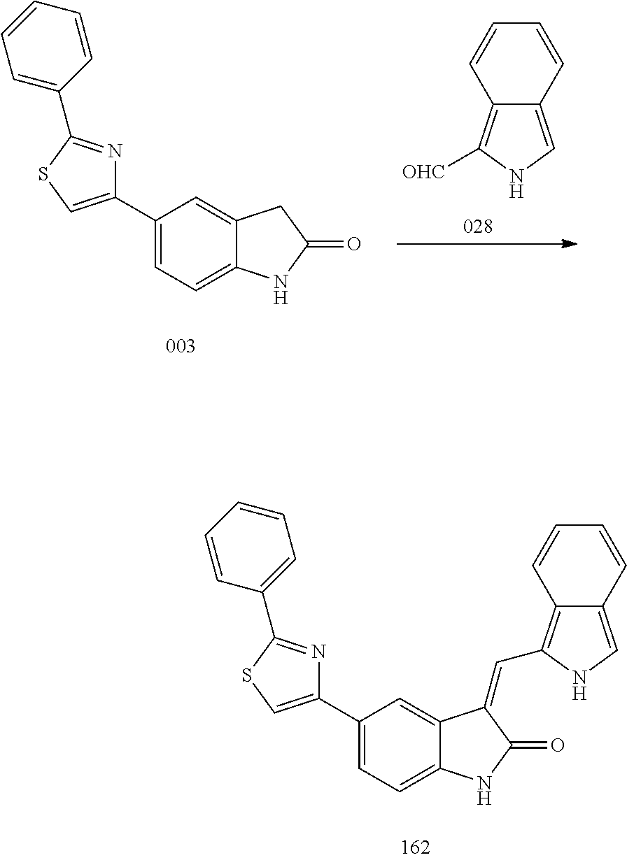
C12=CNC([OHC])=C1C=CC=C2.C1(C2=CC=C3C(=C2)CC(=O)N3)=CSC(C2=CC=CC=C2)=N1.C1(C2=CC=C3C(=C2)C(=CC2=C4C(=CN2)C=CC=C4)C(=O)N3)=CSC(C2=CC=CC=C2)=N1
